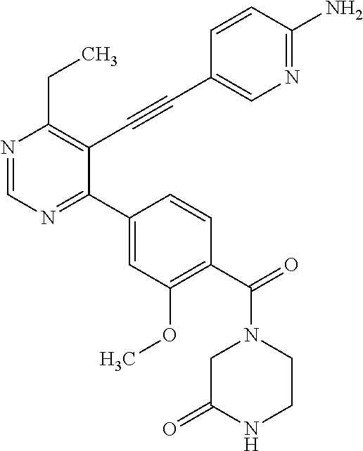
N1=CN=C(C2=CC(OC)=C(C(=O)N3CC(=O)NCC3)C=C2)C(C#CC2=CN=C(N)C=C2)=C1CC
